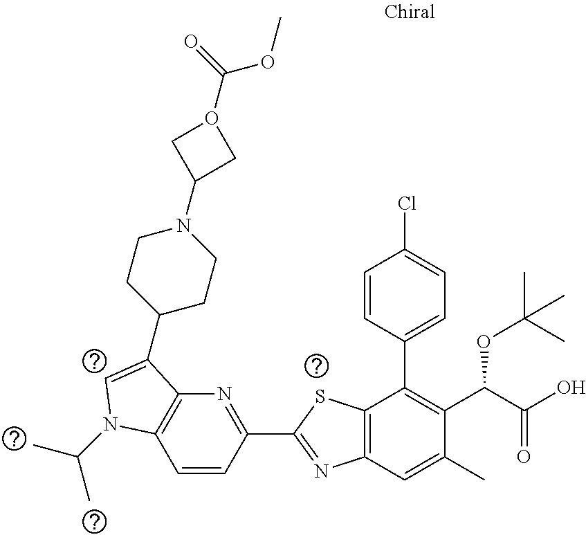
C1=CC(C2=NC3=C(S2)C(C2=CC=C(Cl)C=C2)=C(C(C(O)=O)OC(C)(C)C)C(C)=C3)=NC2=C1N(C(C)C)C=C2C1CCN(C2CO(C(=O)OC)C2)CC1
